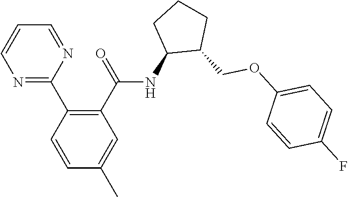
C1(C2=C(C(=O)NC3C(COC4=CC=C(F)C=C4)CCC3)C=C(C)C=C2)=NC=CC=N1
